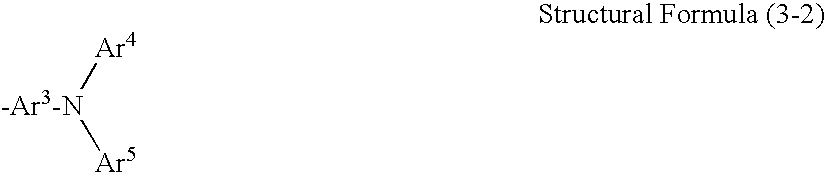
[-Ar3-N]([Ar4])[Ar5]
